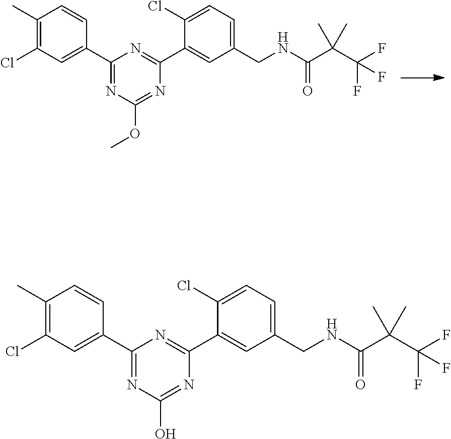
C1(C)=C(Cl)C=C(C2=NC(OC)=NC(C3=CC(CNC(C(C(F)(F)F)(C)C)=O)=CC=C3Cl)=N2)C=C1.C1(C)=C(Cl)C=C(C2=NC(O)=NC(C3=CC(CNC(C(C(F)(F)F)(C)C)=O)=CC=C3Cl)=N2)C=C1
